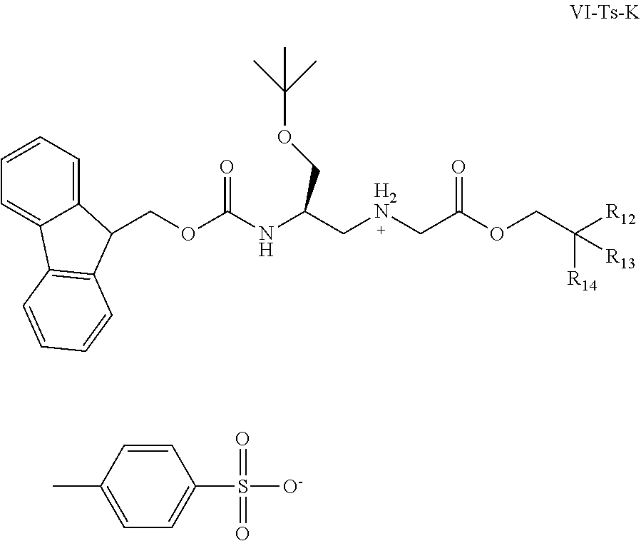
CC1=CC=C(S(=O)(=O)[O-])C=C1.C(OC(NC(C[H2N]CC(OCC([R12])([R14])[R13])=O)COC(C)(C)C)=O)C1C2=CC=CC=C2C2=C1C=CC=C2
